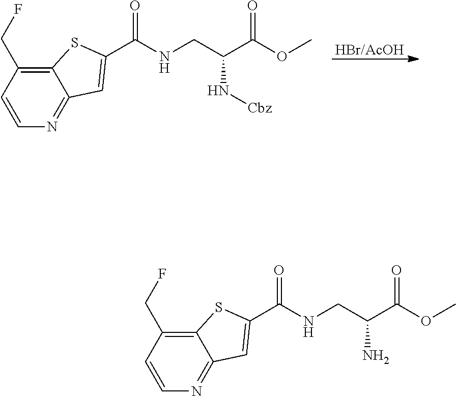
[HBr/AcOH].C12=C(CF)C=CN=C1C=C(C(=O)NCC(C(OC)=O)N[Cbz])S2.C12=C(CF)C=CN=C1C=C(C(=O)NCC(C(OC)=O)N)S2
